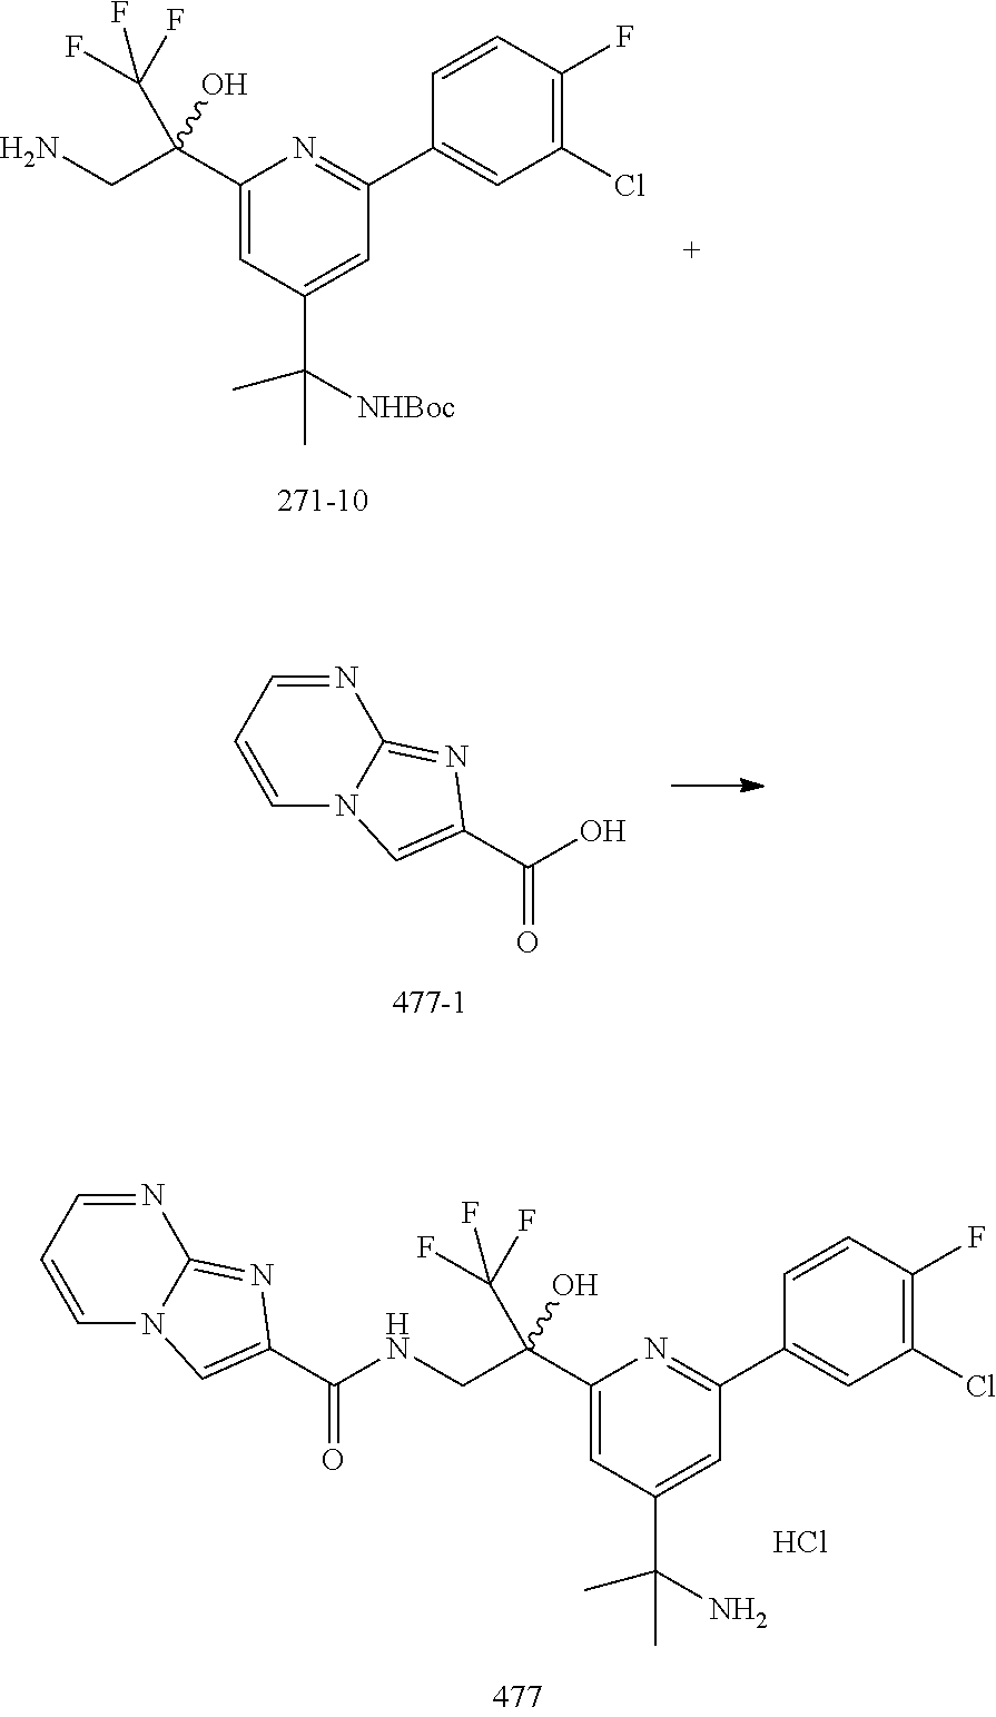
C1(C(CN)(O)C(F)(F)F)=CC(C(C)(C)[NHBoc])=CC(C2=CC(Cl)=C(F)C=C2)=N1.N1=CC=CN2C1=NC(C(=O)O)=C2.N1=CC=CN2C1=NC(C(=O)NCC(C1=CC(C(C)(C)N)=CC(C3=CC(Cl)=C(F)C=C3)=N1)(O)C(F)(F)F)=C2.Cl
